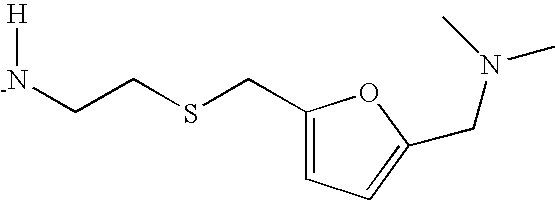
[H][-N]CCSCC1=CC=C(CN(C)C)O1
